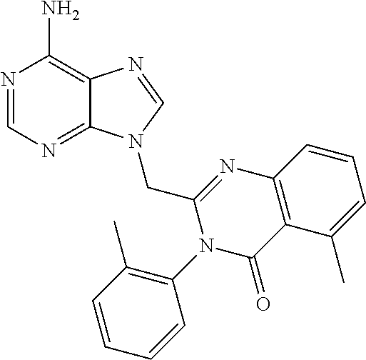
N1=CN=C2C(=C1N)N=CN2CC1=NC2=C(C(=O)N1C1=C(C)C=CC=C1)C(C)=CC=C2
